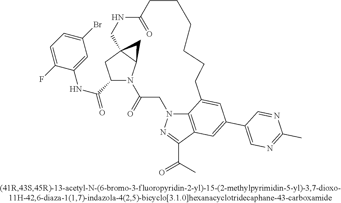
C1(C(NC2=CC(Br)=CC=C2F)=O)N2C3C(C1)(C3)CNC(=O)CCCCCCC1=CC(C3=CN=C(C)N=C3)=CC3=C1N(CC2=O)N=C3C(=O)C
